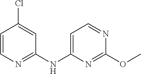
C1=CN=C(NC2=CC=NC(OC)=N2)C=C1Cl
